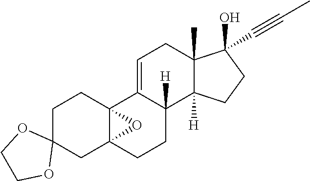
C1=C2C([H])(C3([H])C(C)(C1)C(O)(C#CC)CC3)CCC13C2(CCC2(C1)OCCO2)O3
